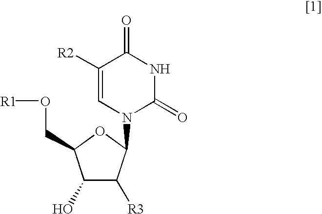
C1([R2])=CN(C2C([R3])C(O)C(CO[R1])O2)C(=O)NC1=O
